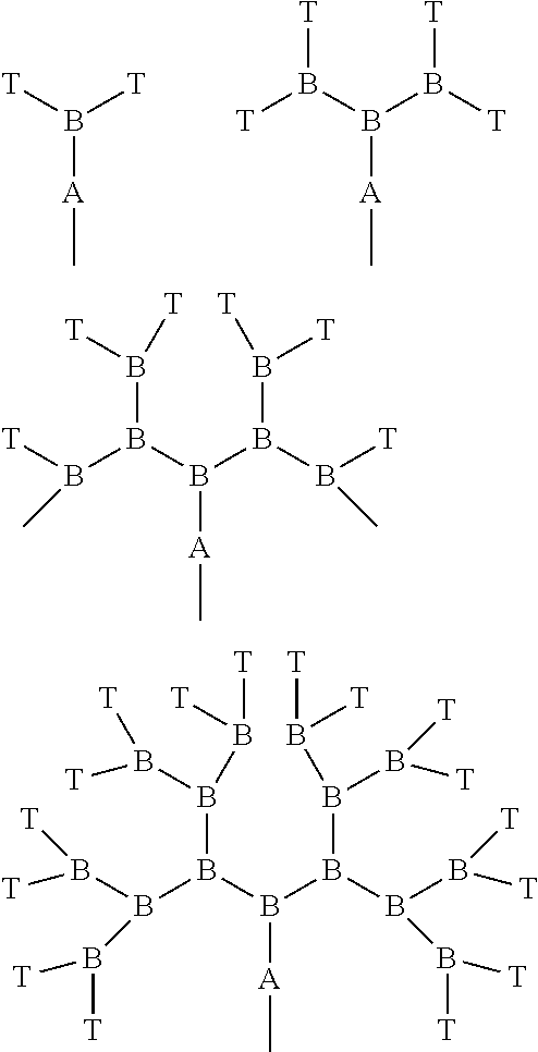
[T]B([T])[A]C.B(B(B([T])[T])[A]C)([T])[T].B(B(B(B([T])C)B([T])[T])[A]C)(B([T])C)B([T])[T].B(B(B(B(B([T])[T])B([T])[T])B(B([T])[T])B([T])[T])[A]C)(B(B([T])[T])B([T])[T])B(B([T])[T])B([T])[T]
